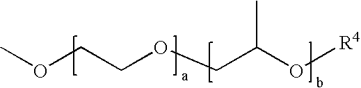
COCCOCC(O[R4])C
